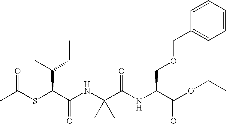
C(C(NC(C(OCC)=O)COCC1=CC=CC=C1)=O)(C)(C)NC(C(SC(C)=O)C(CC)C)=O
